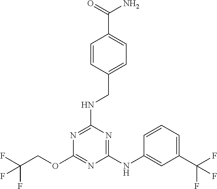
FC(F)(COC1=NC(NC2=CC(C(F)(F)F)=CC=C2)=NC(NCC2=CC=C(C(N)=O)C=C2)=N1)F
